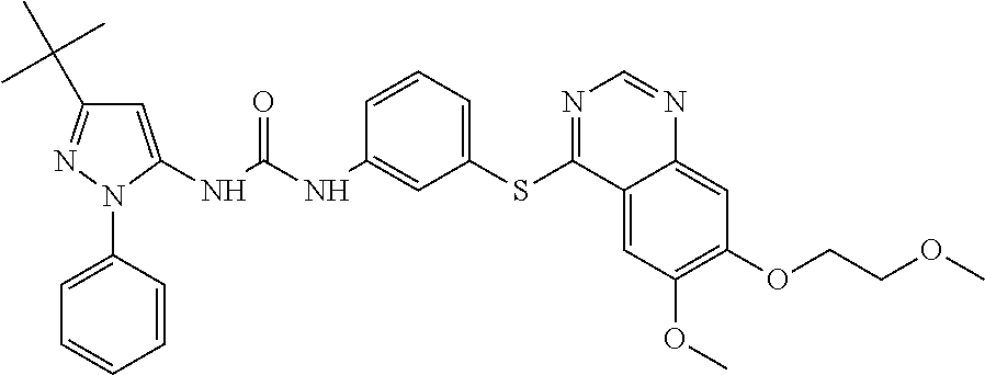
C1=C(NC(NC2=CC(SC3=NC=NC4=CC(OCCOC)=C(OC)C=C34)=CC=C2)=O)N(C2=CC=CC=C2)N=C1C(C)(C)C
